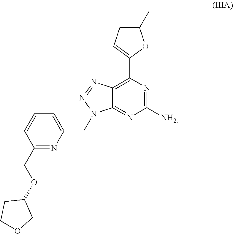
O(C1CCOC1)CC1=NC(CN2C3=NC([NH2])=NC(C4=CC=C(C)O4)=C3N=N2)=CC=C1
